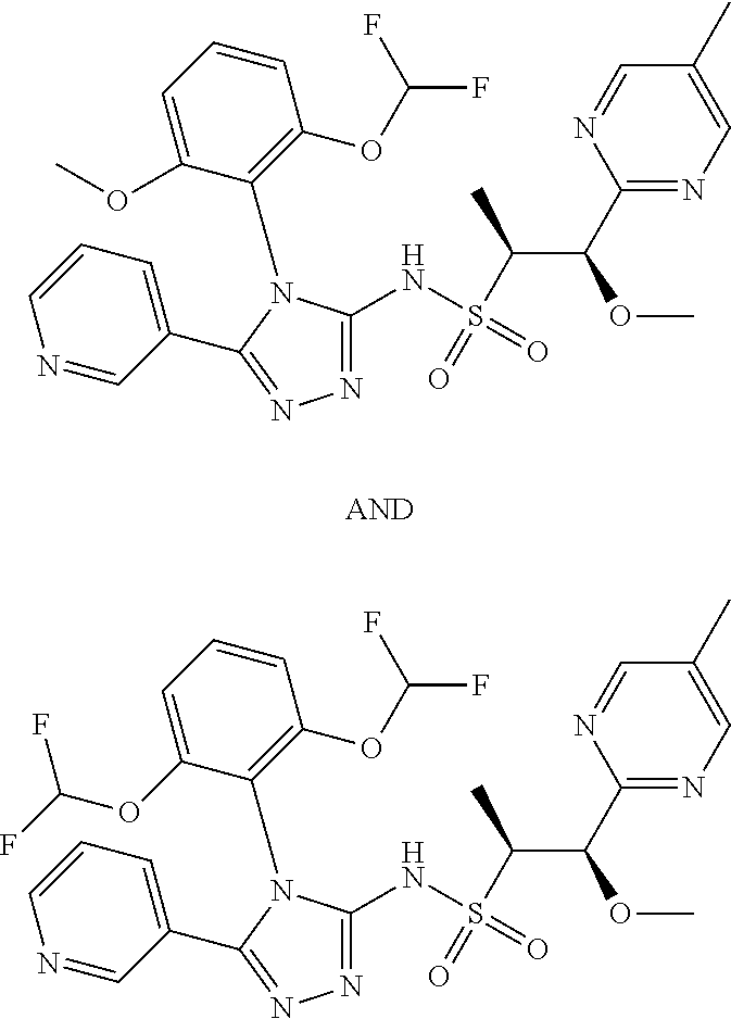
N1=CC(C2=NN=C(NS(=O)(C(C)C(OC)C3=NC=C(C)C=N3)=O)N2C2=C(OC(F)F)C=CC=C2OC)=CC=C1.N1=CC(C2=NN=C(NS(=O)(C(C)C(OC)C3=NC=C(C)C=N3)=O)N2C2=C(OC(F)F)C=CC=C2OC(F)F)=CC=C1
